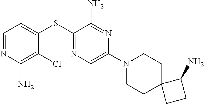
C1=C(SC2=NC=C(N3CCC4(CC3)CCC4N)N=C2N)C(Cl)=C(N)N=C1
